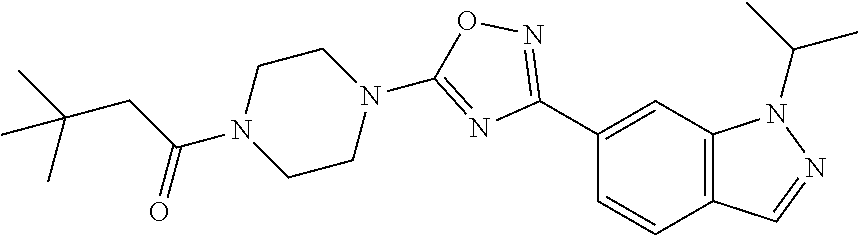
C1(C2=NOC(N3CCN(C(CC(C)(C)C)=O)CC3)=N2)=CC2=C(C=C1)C=NN2C(C)C
